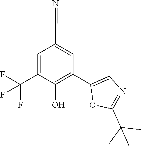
C1=C(C(F)(F)F)C(O)=C(C2=CN=C(C(C)(C)C)O2)C=C1C#N
